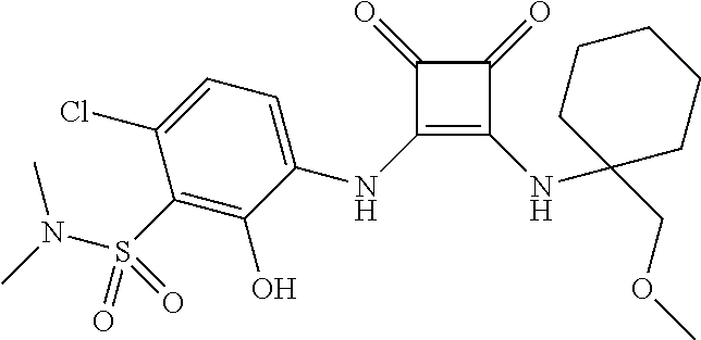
C1(=O)C(NC2=CC=C(Cl)C(S(N(C)C)(=O)=O)=C2O)=C(NC2(COC)CCCCC2)C1=O
